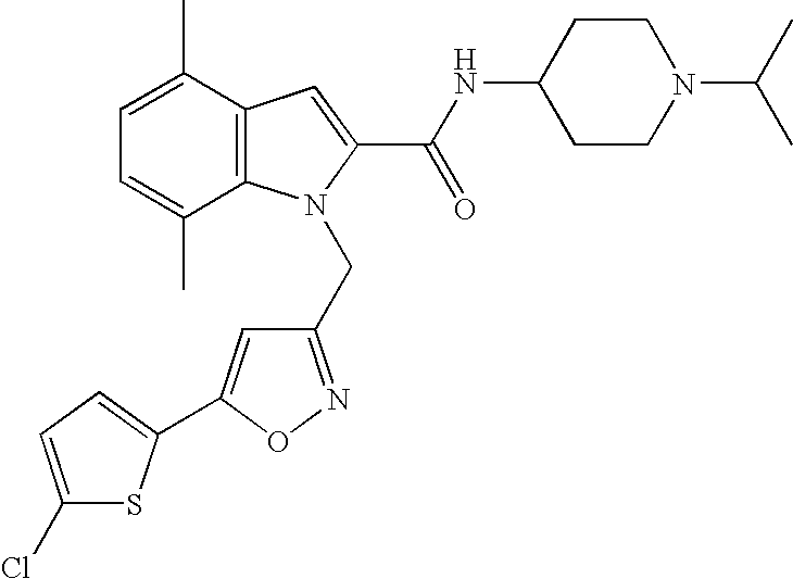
C1CN(C(C)C)CCC1NC(C1=CC2=C(N1CC1=NOC(C3=CC=C(Cl)S3)=C1)C(C)=CC=C2C)=O
